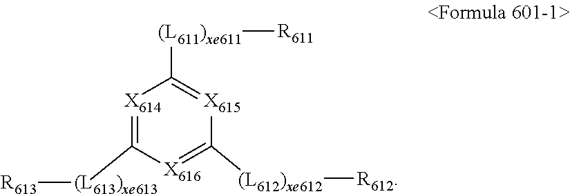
[(L611)xe611]([R611])C1=[X615]C([(L612)xe612][R612])=[X616]C([(L613)xe613][R613])=[X614]1
